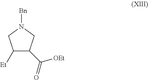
C1([Et])C(C(=O)[OEt])CN([Bn])C1
